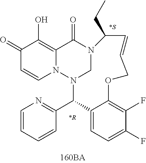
C1(=O)C=CN2C(=C1O)C(=O)N1CN2C(C2=NC=CC=C2)C2=CC=C(F)C(F)=C2OCC=CC1CC.[*R].[*S]
